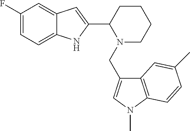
C1(F)=CC=C2C(=C1)C=C(C1N(CC3=CN(C)C4=C3C=C(C)C=C4)CCCC1)N2
